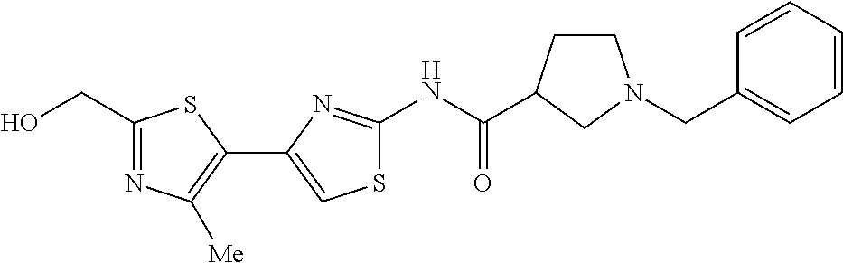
N(C(=O)C1CCN(CC2=CC=CC=C2)C1)C1=NC(C2=C([Me])N=C(CO)S2)=CS1
